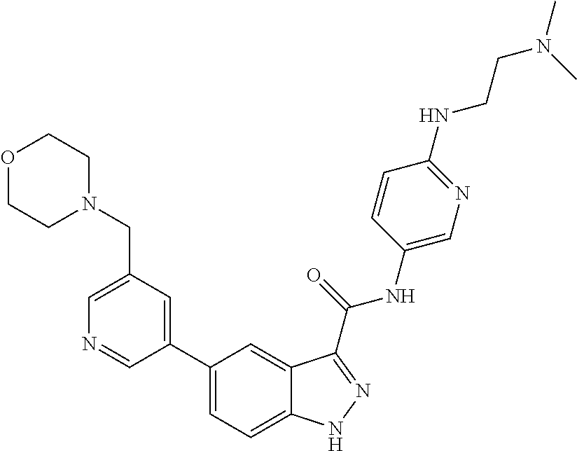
C1(CN2CCOCC2)=CN=CC(C2=CC=C3C(=C2)C(C(NC2=CN=C(NCCN(C)C)C=C2)=O)=NN3)=C1
